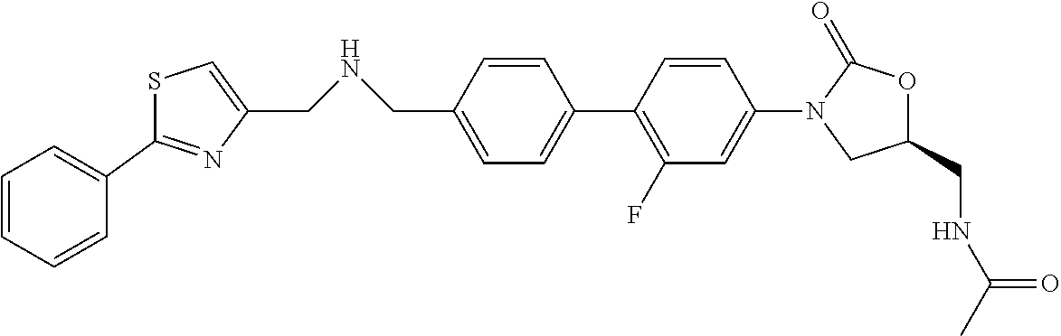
C1(CNCC2=CC=C(C3=C(F)C=C(N4CC(CNC(=O)C)OC4=O)C=C3)C=C2)=CSC(C2=CC=CC=C2)=N1
